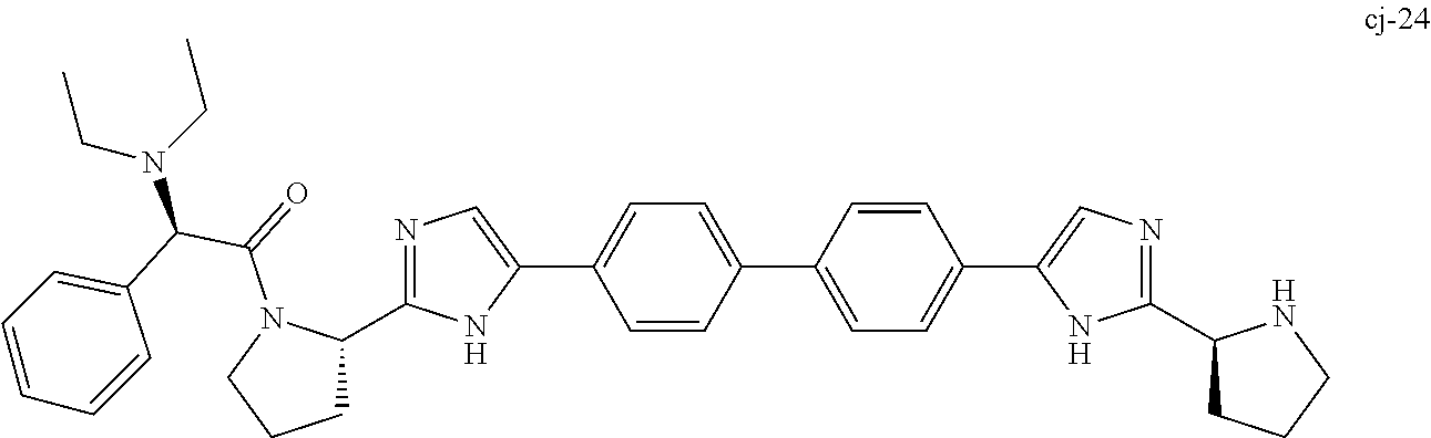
C1C(C2=NC=C(C3=CC=C(C4=CC=C(C5=CN=C(C6CCCN6)N5)C=C4)C=C3)N2)N(C(=O)C(C2=CC=CC=C2)N(CC)CC)CC1
